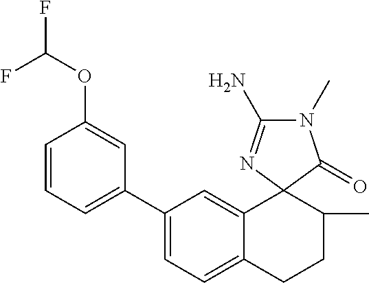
C1(C2=CC=CC(OC(F)F)=C2)=CC=C2C(=C1)C1(C(C)CC2)N=C(N)N(C)C1=O
